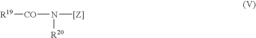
[R20]N([[Z]])[CO][R19]
